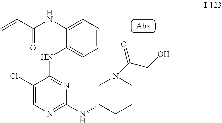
N(C1=NC(NC2CCCN(C(CO)=O)C2)=NC=C1Cl)C1=CC=CC=C1NC(C=C)=O
